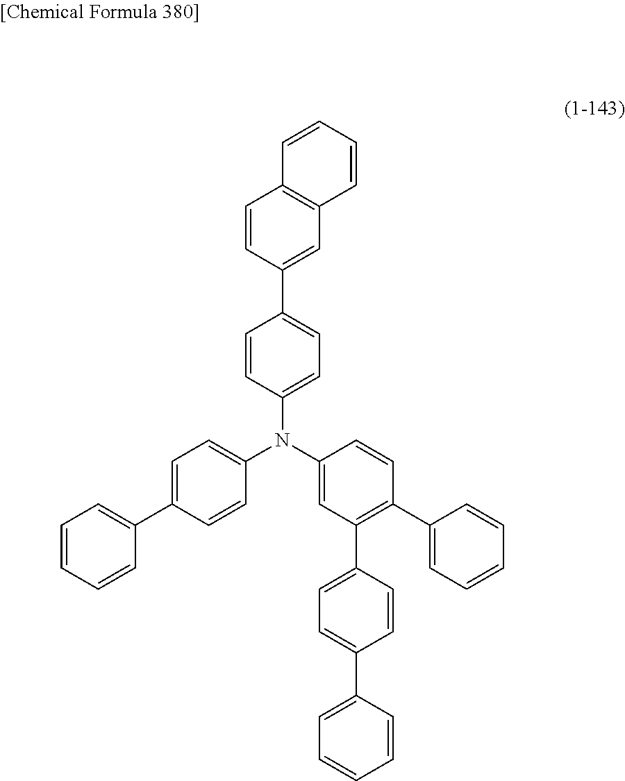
C1=CC(N(C2=CC=C(C3=CC=CC=C3)C=C2)C2=CC=C(C3=CC4=C(C=C3)C=CC=C4)C=C2)=CC(C2=CC=C(C3=CC=CC=C3)C=C2)=C1C1=CC=CC=C1
